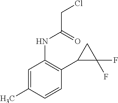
C1=CC(C)=CC(NC(CCl)=O)=C1C1C(F)(F)C1
